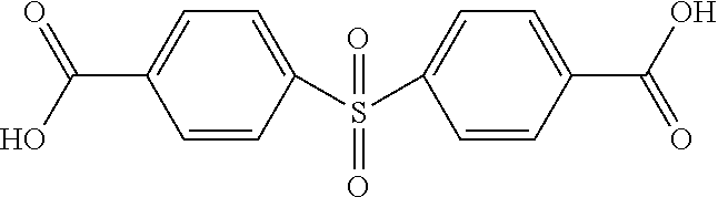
C1=CC(S(=O)(=O)C2=CC=C(C(O)=O)C=C2)=CC=C1C(O)=O
